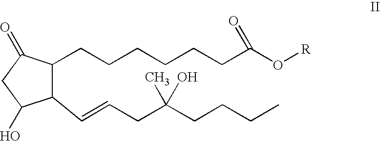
C1(C=CCC(CCCC)(O)C)C(CCCCCCC(O[R])=O)C(=O)CC1O
